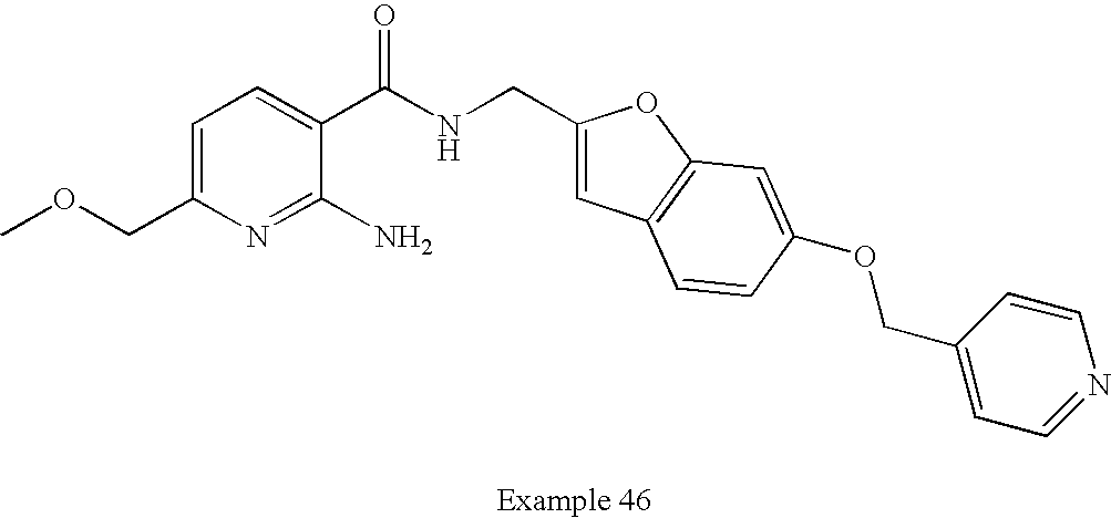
C1=C(COC)N=C(N)C(C(NCC2=CC3=C(O2)C=C(OCC2=CC=NC=C2)C=C3)=O)=C1
